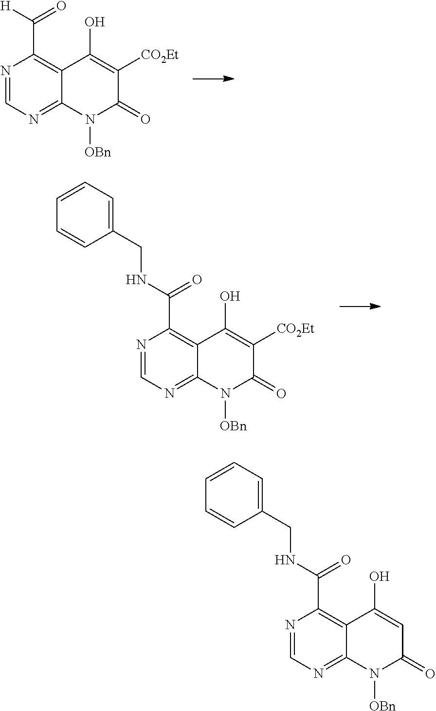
N1=CN=C2C(=C1C([H])=O)C(O)=C([CO2Et])C(=O)N2[OBn].N1=CN=C2C(=C1C(NCC1=CC=CC=C1)=O)C(O)=C([CO2Et])C(=O)N2[OBn].N1=CN=C2C(=C1C(NCC1=CC=CC=C1)=O)C(O)=CC(=O)N2[OBn]
